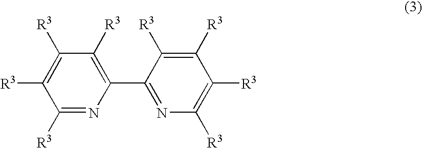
C1([R3])=NC(C2=NC([R3])=C([R3])C([R3])=C2[R3])=C([R3])C([R3])=C1[R3]
